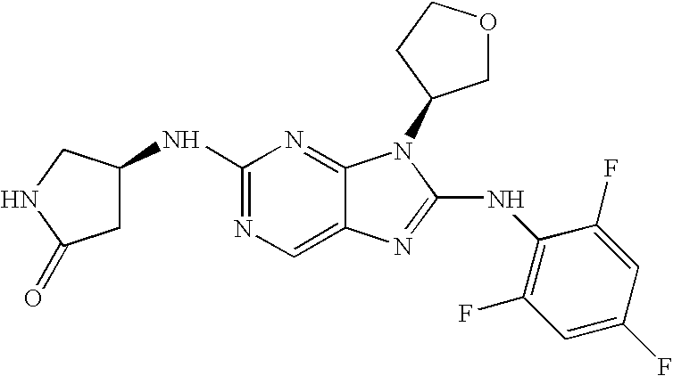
N1=C(NC2CC(=O)NC2)N=C2C(=C1)N=C(NC1=C(F)C=C(F)C=C1F)N2C1COCC1
